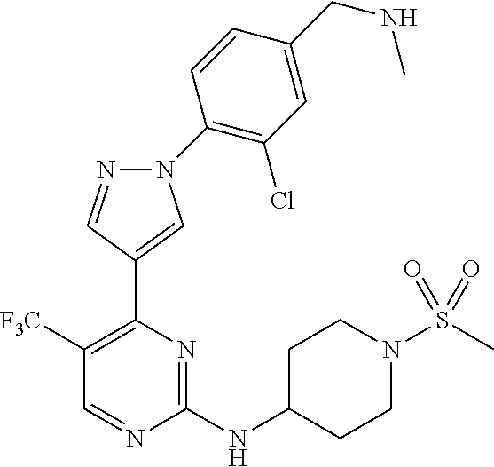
C1([F3C])=C(C2=CN(C3=C(Cl)C=C(CNC)C=C3)N=C2)N=C(NC2CCN(S(C)(=O)=O)CC2)N=C1
